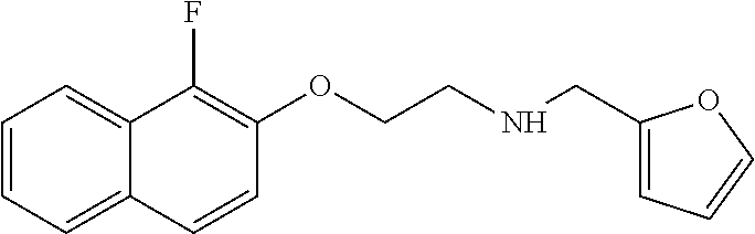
C1=CC=C2C(=C1)C(F)=C(OCCNCC1=CC=CO1)C=C2
